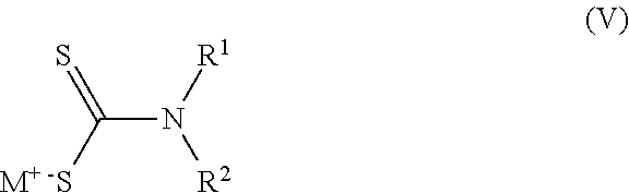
C(N([R1])[R2])(=S)[M+ -S]
